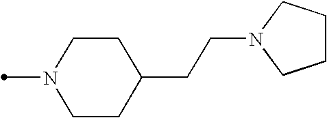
CN1CCC(CCN2CCCC2)CC1
